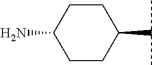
C1C(N)CCC(C(C)C)C1
